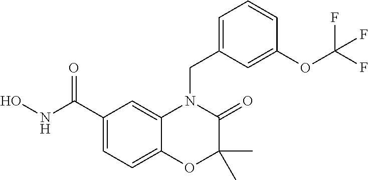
C1(C(NO)=O)=CC=C2C(=C1)N(CC1=CC=CC(OC(F)(F)F)=C1)C(=O)C(C)(C)O2
